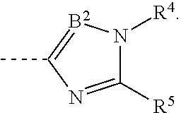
C1([R5])=NC(C)=[B2]N1[R4]
